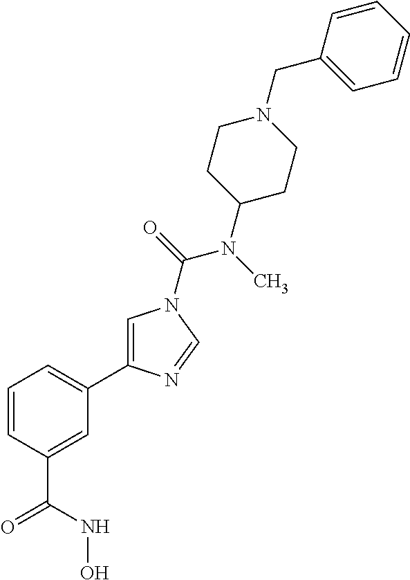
C1=CC(C(NO)=O)=CC(C2=CN(C(N(C3CCN(CC4=CC=CC=C4)CC3)C)=O)C=N2)=C1
